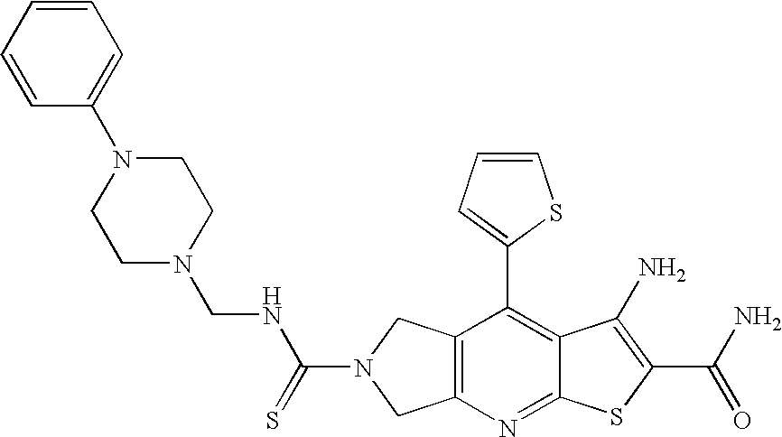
C12=C(N=C3C(=C1C1=CC=CS1)C(N)=C(C(N)=O)S3)CN(C(=S)NCN1CCN(C3=CC=CC=C3)CC1)C2
